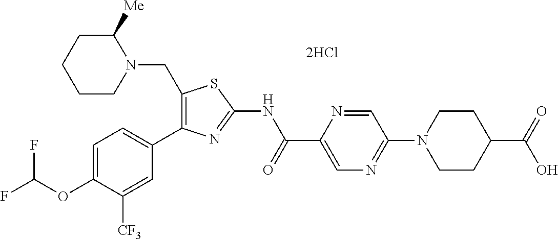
FC(OC1=CC=C(C2=C(CN3C([Me])CCCC3)SC(NC(C3=CN=C(N4CCC(C(=O)O)CC4)C=N3)=O)=N2)C=C1[CF3])F
